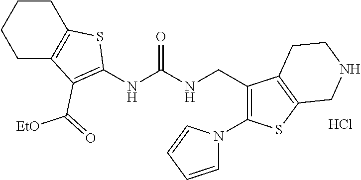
C1(CNC(NC2=C(C(=O)[EtO])C3=C(CCCC3)S2)=O)=C(N2C=CC=C2)SC2=C1CCNC2.Cl
